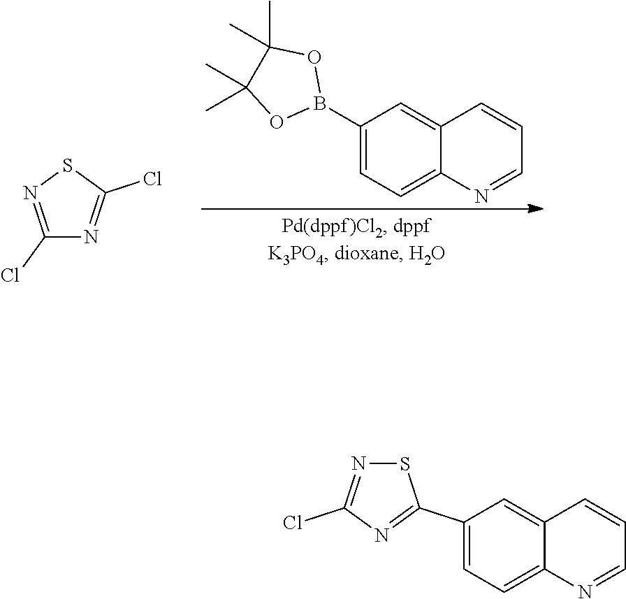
C1(B2OC(C)(C)C(C)(C)O2)=CC=C2C(=C1)C=CC=N2.C1(Cl)=NSC(Cl)=N1.C1=C(C2=NC(Cl)=NS2)C=C2C(=C1)N=CC=C2
